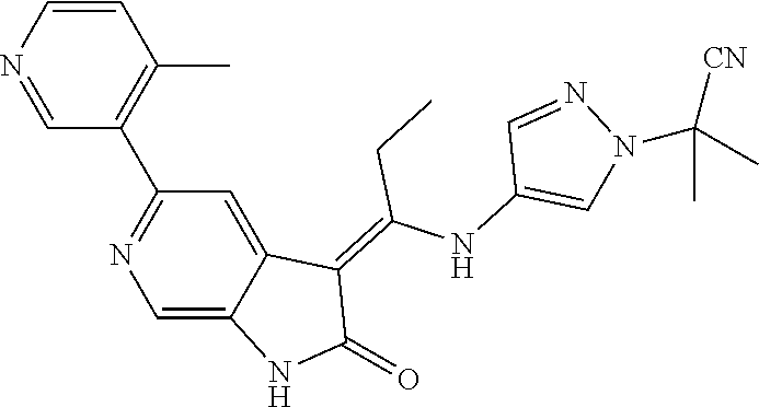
C1=CN=CC(C2=NC=C3C(=C2)C(=C(NC2=CN(C(C)([CN])C)N=C2)CC)C(=O)N3)=C1C
